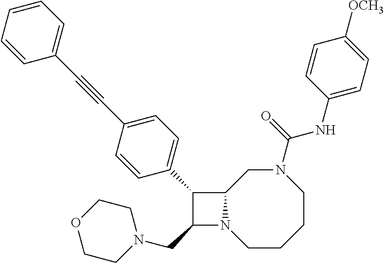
C1(CN2CCOCC2)N2C(C1C1=CC=C(C#CC3=CC=CC=C3)C=C1)CN(C(NC1=CC=C([OCH3])C=C1)=O)CCCC2
